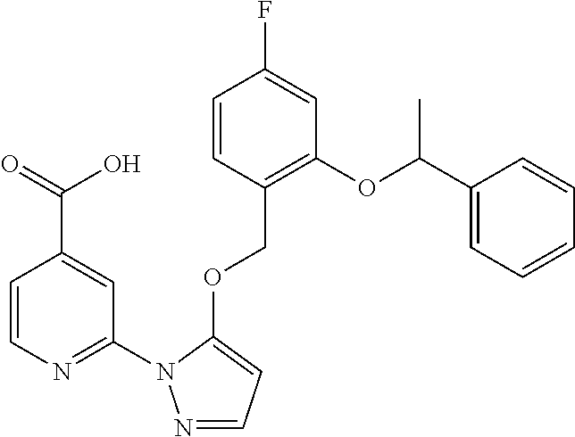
C1=CN=C(N2N=CC=C2OCC2=C(OC(C3=CC=CC=C3)C)C=C(F)C=C2)C=C1C(=O)O
